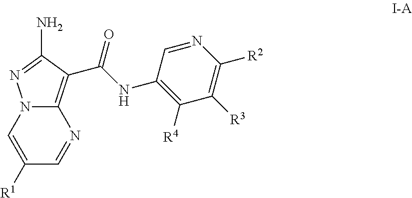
C12=C(C(NC3=C([R4])C([R3])=C([R2])N=C3)=O)C(N)=NN1C=C([R1])C=N2
